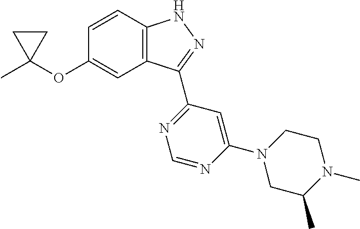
C1C(C)(OC2=CC3=C(C=C2)NN=C3C2=NC=NC(N3CC(C)N(C)CC3)=C2)C1
